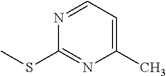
C1(C)=CC=NC(SC)=N1
